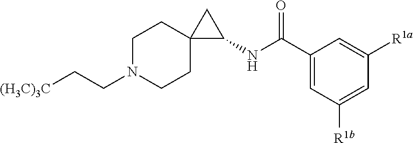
C1N(CC[(H3C)3C])CCC2(C1)C(NC(C1=CC([R1b])=CC([R1a])=C1)=O)C2
